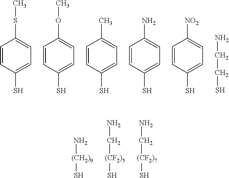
C1=CC(S)=CC=C1SC.C1=CC(S)=CC=C1OC.C1=CC(S)=CC=C1C.C1=CC(S)=CC=C1N.C1=CC(S)=CC=C1[NO2].C(CN)S.S[(CH2)9]N.S[(CF2)5]CN.S[(CF2)7]CN
